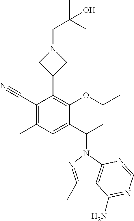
C1(C#N)=C(C)C=C(C(C)N2N=C(C)C3=C2N=CN=C3N)C(OCC)=C1C1CN(CC(O)(C)C)C1
